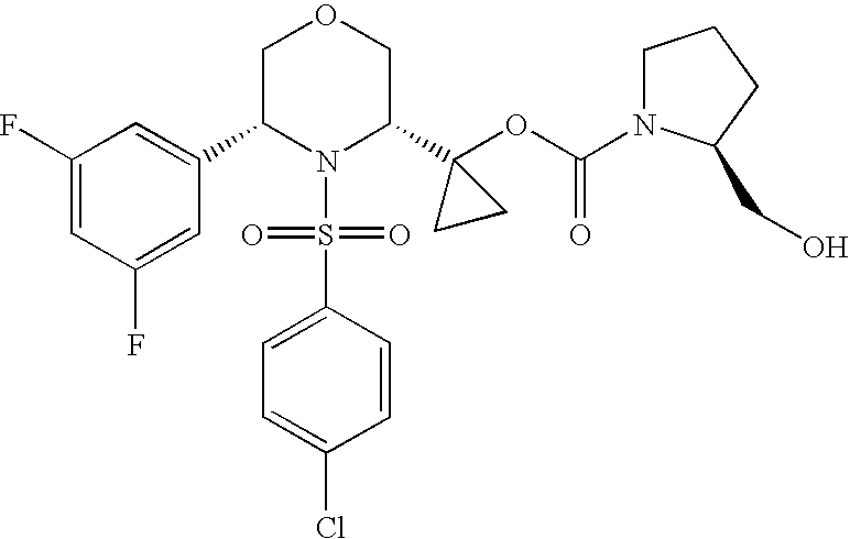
C1(C2N(S(=O)(=O)C3=CC=C(Cl)C=C3)C(C3(OC(=O)N4CCCC4CO)CC3)COC2)=CC(F)=CC(F)=C1
